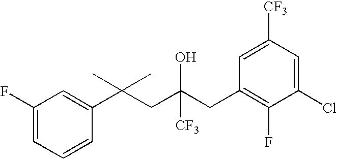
C1=CC(C(CC(CC2=C(F)C(Cl)=CC([CF3])=C2)([CF3])O)(C)C)=CC(F)=C1
